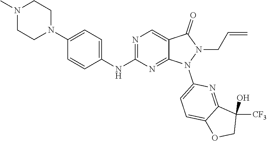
N1(C2=CC=C3C(=N2)C(O)([CF3])CO3)N(CC=C)C(=O)C2=CN=C(NC3=CC=C(N4CCN(C)CC4)C=C3)N=C12
